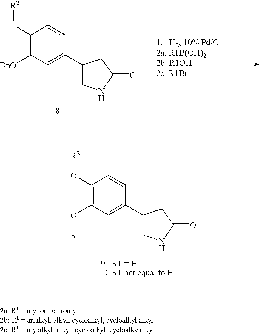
C1(O[R2])=C([BnO])C=C(C2CNC(=O)C2)C=C1.C1(O[R2])=C(O[R1])C=C(C2CNC(=O)C2)C=C1
